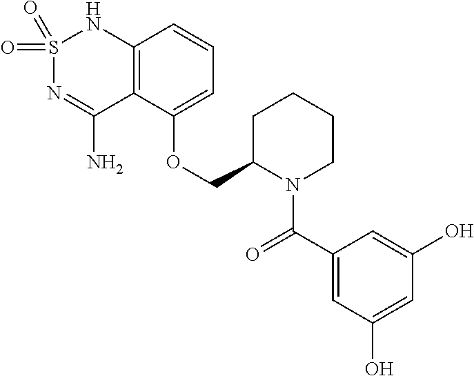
C12=C(C(OCC3N(C(C4=CC(O)=CC(O)=C4)=O)CCCC3)=CC=C1)C(N)=NS(=O)(=O)N2
